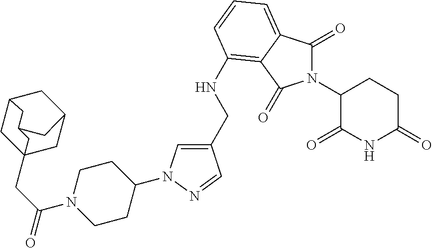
C1(CNC2=C3C(=CC=C2)C(=O)N(C2C(=O)NC(=O)CC2)C3=O)=CN(C2CCN(C(CC34CC5CC(C3)CC(C4)C5)=O)CC2)N=C1
